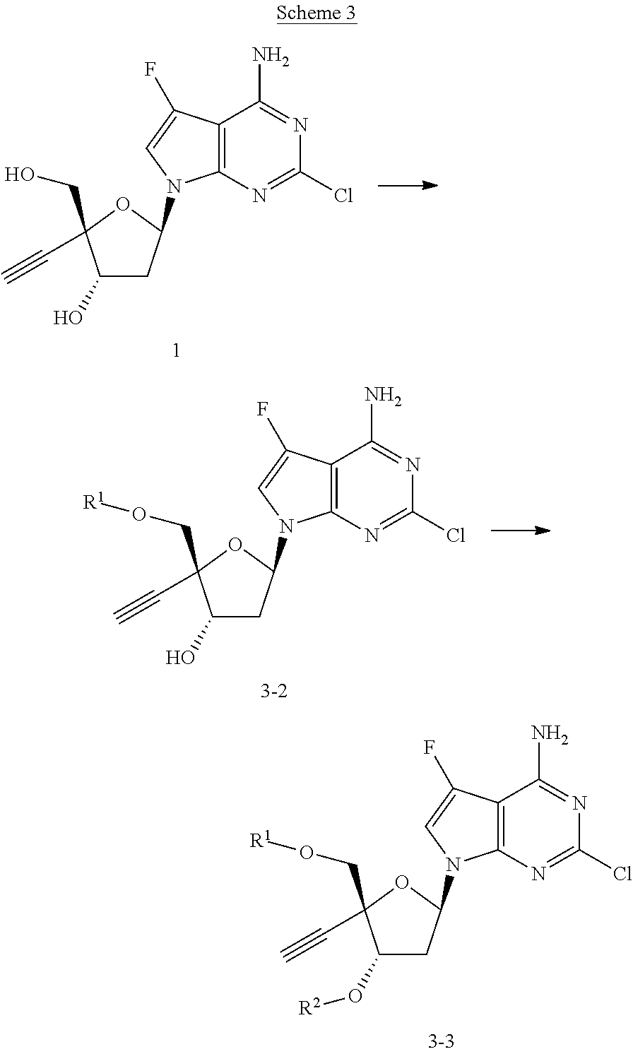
C12=C(N=C(Cl)N=C1N)N(C1CC(O)C(CO)(C#C)O1)C=C2F.C12=C(N=C(Cl)N=C1N)N(C1CC(O[R2])C(CO[R1])(C#C)O1)C=C2F.C12=C(N=C(Cl)N=C1N)N(C1CC(O)C(CO[R1])(C#C)O1)C=C2F
